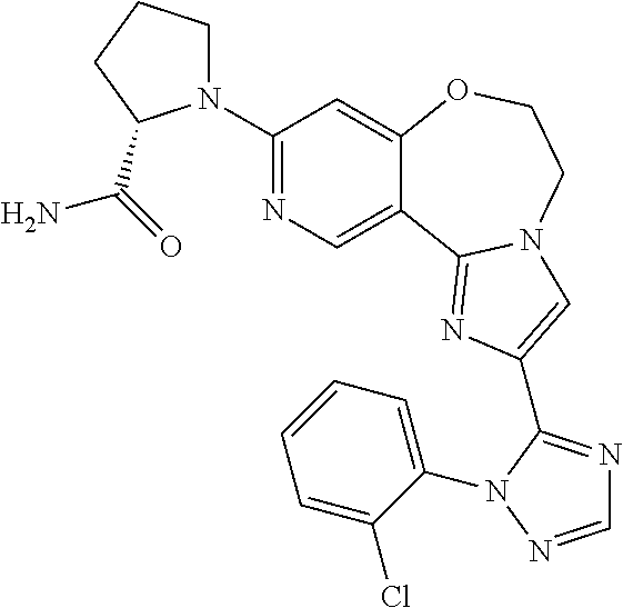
C1(N2CCCC2C(=O)N)=NC=C2C(=C1)OCCN1C2=NC(C2=NC=NN2C2=CC=CC=C2Cl)=C1
